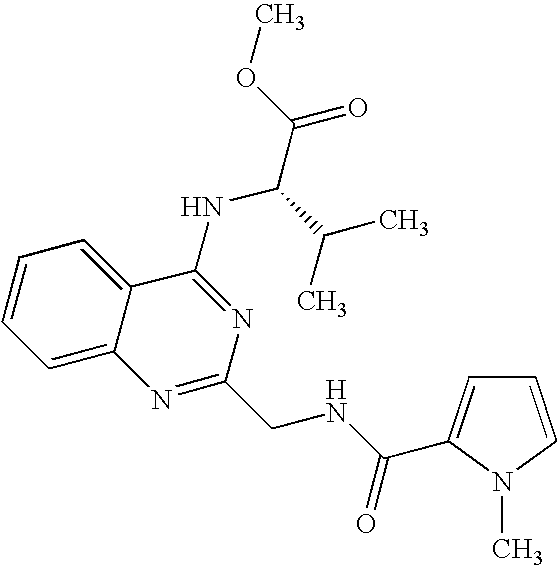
C12=CC=CC=C1C(NC(C(=O)OC)C(C)C)=NC(CNC(=O)C1=CC=CN1C)=N2
